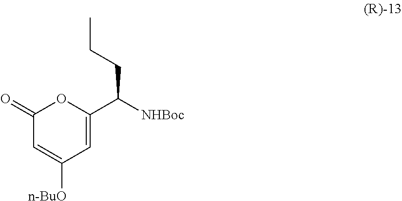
C1(=O)C=C([n-BuO])C=C(C([NHBoc])CCC)O1
